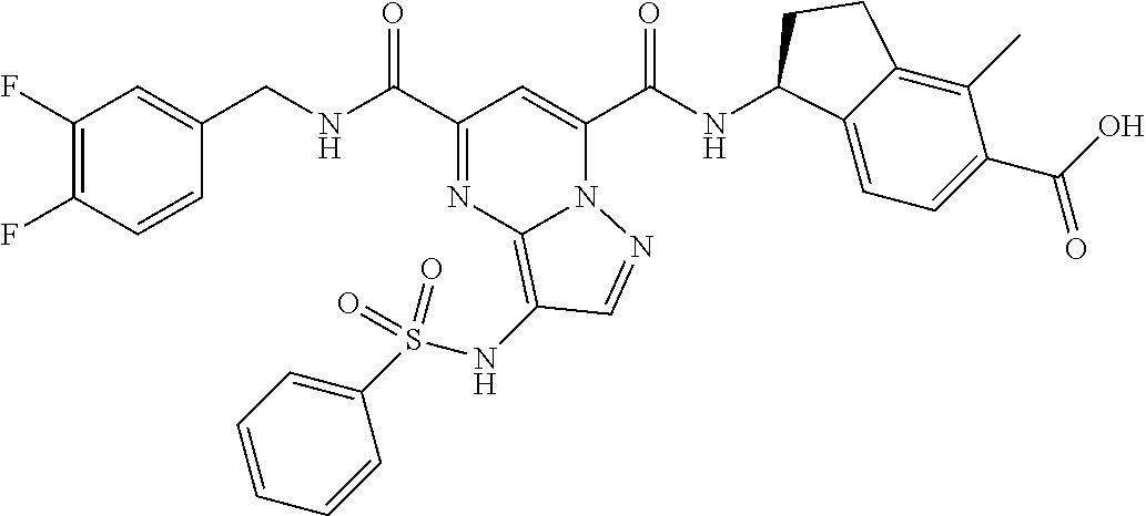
C1(F)=C(F)C=CC(CNC(C2=NC3=C(NS(C4=CC=CC=C4)(=O)=O)C=NN3C(C(NC3C4=CC=C(C(=O)O)C(C)=C4CC3)=O)=C2)=O)=C1
